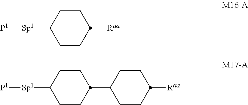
C1CC([Sp1][P1])CCC1[Raa].C1CC(C2CCC([Sp1][P1])CC2)CCC1[Raa]
